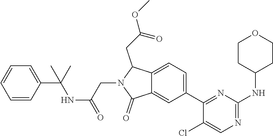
C(C(NC(C1=CC=CC=C1)(C)C)=O)N1C(=O)C2=CC(C3=NC(NC4CCOCC4)=NC=C3Cl)=CC=C2C1CC(OC)=O
